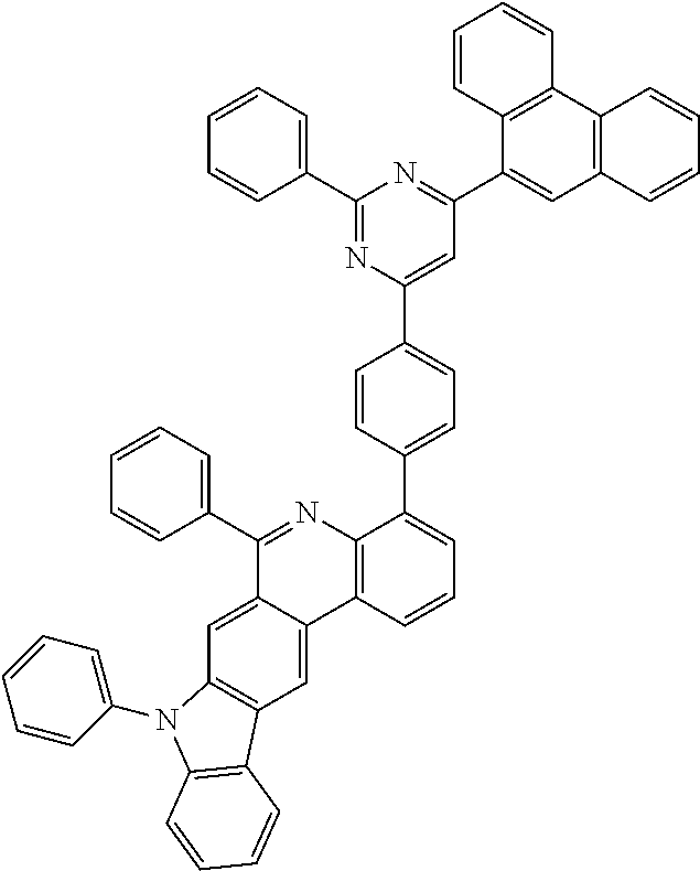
C1=C2C(=CC3=C1N(C1=CC=CC=C1)C1=C3C=CC=C1)C1=C(N=C2C2=CC=CC=C2)C(C2=CC=C(C3=CC(C4=CC5=C(C6=C4C=CC=C6)C=CC=C5)=NC(C4=CC=CC=C4)=N3)C=C2)=CC=C1
